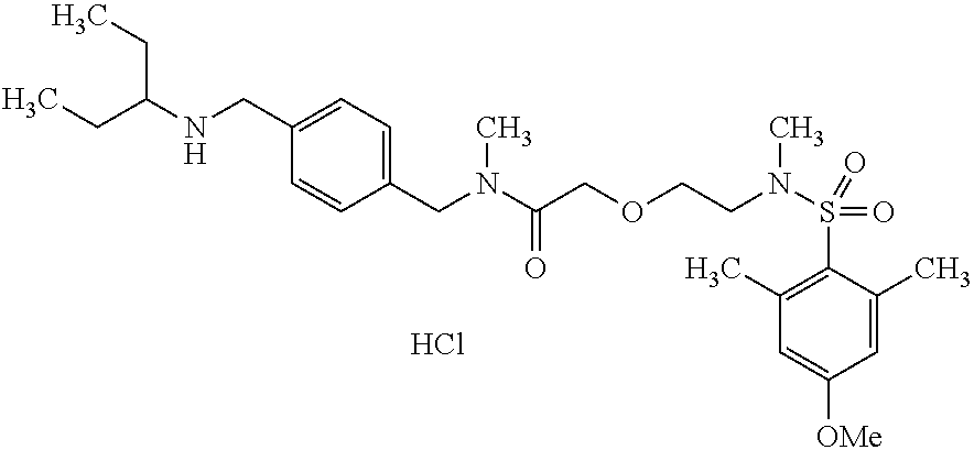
C1(C)=C(S(N(C)CCOCC(N(CC2=CC=C(CNC(CC)CC)C=C2)C)=O)(=O)=O)C(C)=CC([OMe])=C1.Cl
